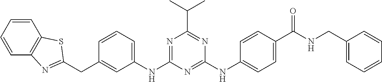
C1(CC2=NC3=C(C=CC=C3)S2)=CC(NC2=NC(C(C)C)=NC(NC3=CC=C(C(NCC4=CC=CC=C4)=O)C=C3)=N2)=CC=C1
